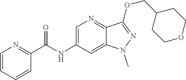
C(NC1=CN=C2C(=C1)N(C)N=C2OCC1CCOCC1)(C1=NC=CC=C1)=O
